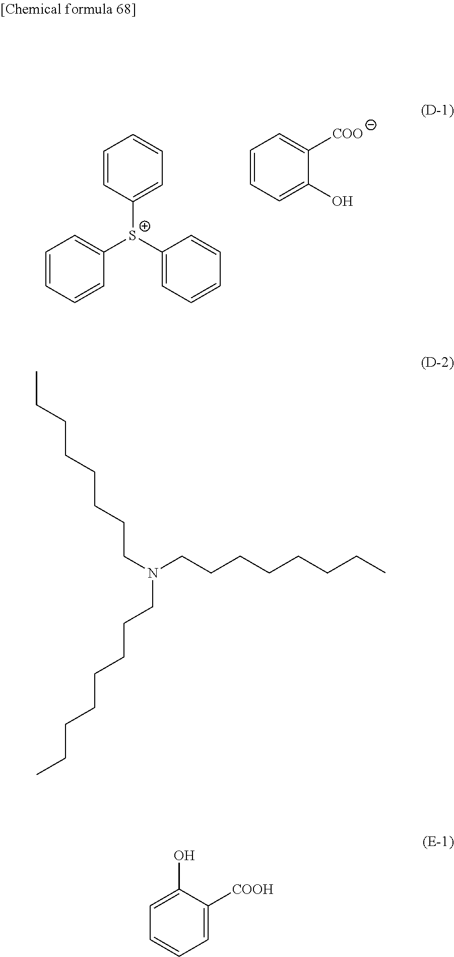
C1=CC([S+](C2=CC=CC=C2)C2=CC=CC=C2)=CC=C1.C1=CC=C(O)C([COO])=C1.C(CCCCCCC)N(CCCCCCCC)CCCCCCCC.C1=C([COOH])C(O)=CC=C1
